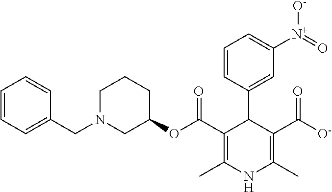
C1=CC=C(CN2CC(OC(C3=C(C)NC(C)=C(C([O-])=O)C3C3=CC([N+](=O)[O-])=CC=C3)=O)CCC2)C=C1
